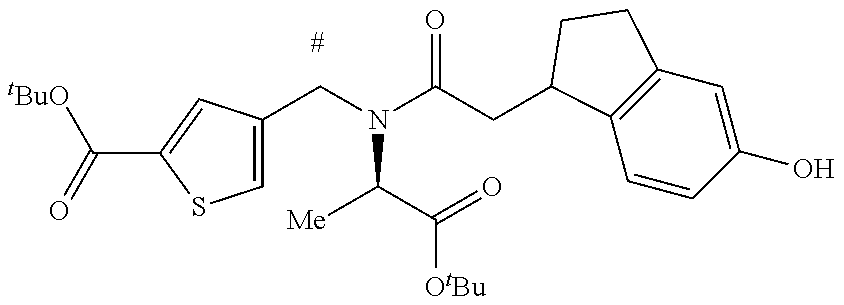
C1=C(CN(C([Me])C([OtBu])=O)C(=O)CC2C3=C(C=C(O)C=C3)CC2)C=C(C([tBuO])=O)S1
